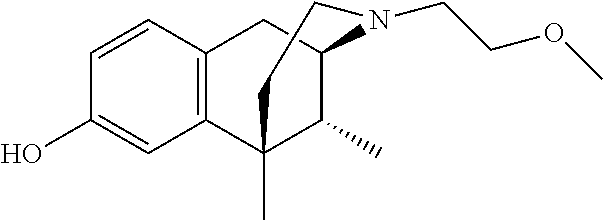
C1=CC2=C(C=C1O)C1(C)C(C)C(C2)N(CCOC)CC1
